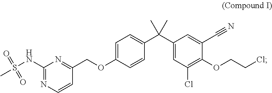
C1(NS(C)(=O)=O)=NC=CC(COC2=CC=C(C(C3=CC(Cl)=C(OCCCl)C(C#N)=C3)(C)C)C=C2)=N1
